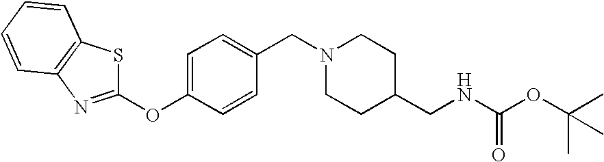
O(C1=CC=C(CN2CCC(CNC(OC(C)(C)C)=O)CC2)C=C1)C1=NC2=C(S1)C=CC=C2
